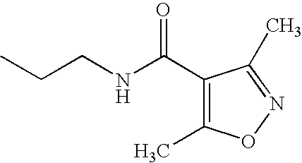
C1(C(NCCC)=O)=C(C)ON=C1C
